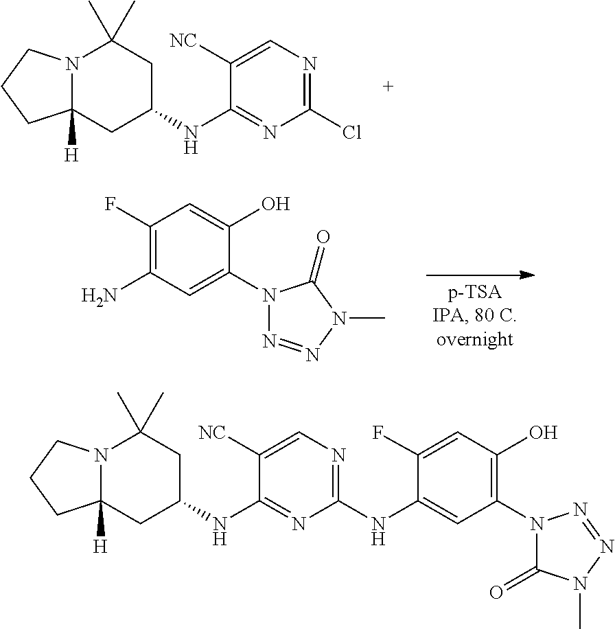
N12C([H])(CC(NC3=NC(Cl)=NC=C3[NC])CC1(C)C)CCC2.C1(N2C(=O)N(C)N=N2)=C(O)C=C(F)C(NC2=NC=C([NC])C(NC3CC4([H])N(C(C)(C)C3)CCC4)=N2)=C1.C1(N2N=NN(C)C2=O)=CC(N)=C(F)C=C1O
